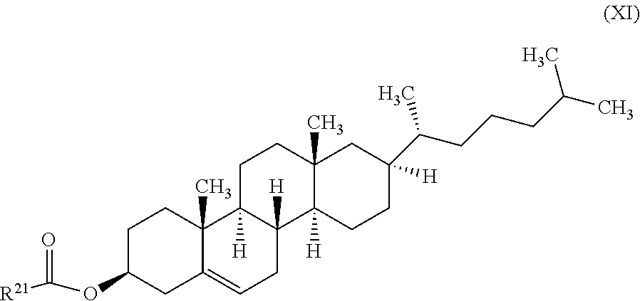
C1C(OC([R21])=O)CC2=CCC3([H])C([H])(C2(C)C1)CCC1(C)C3([H])CCC(C(CCCC(C)C)C)([H])C1
